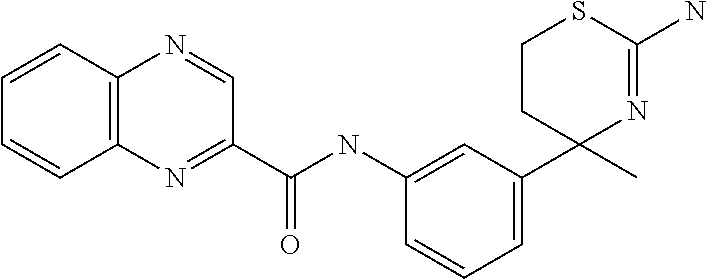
C1(NC(C2=NC3=C(N=C2)C=CC=C3)=O)=CC(C2(C)N=C(N)SCC2)=CC=C1
